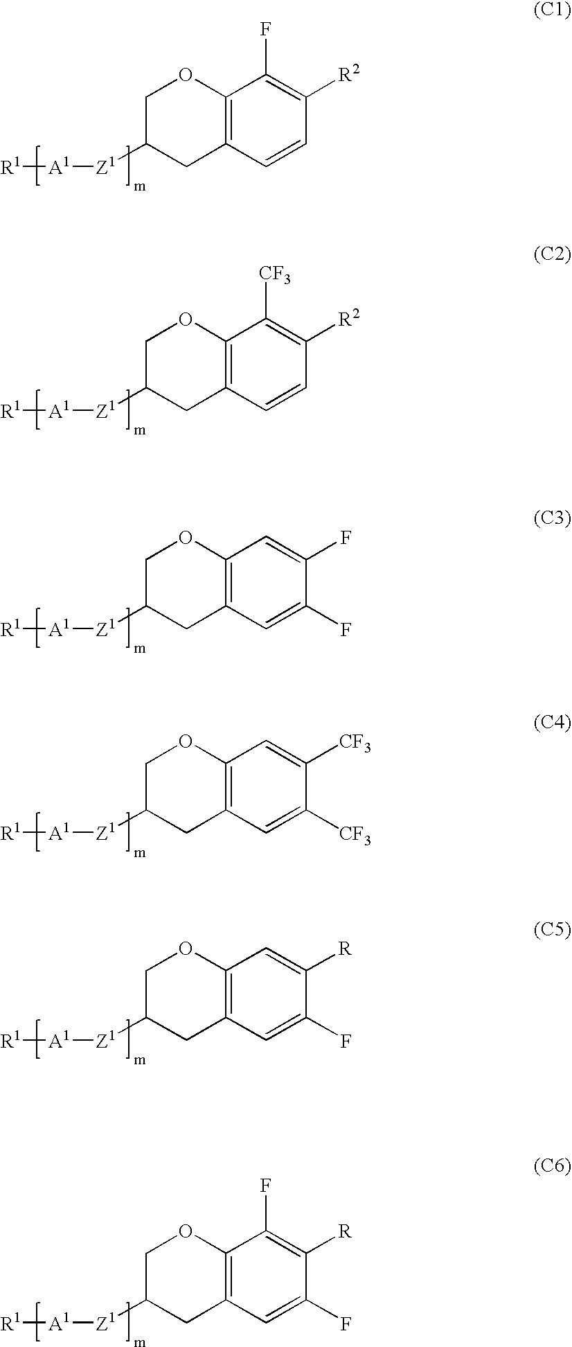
C12=C(C=CC([R2])=C1F)CC([Z1][A1][R1])CO2.C12=C(C=CC([R2])=C1[CF3])CC([Z1][A1][R1])CO2.C12=C(C=C(F)C(F)=C1)CC([Z1][A1][R1])CO2.C12=C(C=C([CF3])C([CF3])=C1)CC([Z1][A1][R1])CO2.C12=C(C=C(F)C([R])=C1)CC([Z1][A1][R1])CO2.C12=C(C=C(F)C([R])=C1F)CC([Z1][A1][R1])CO2
